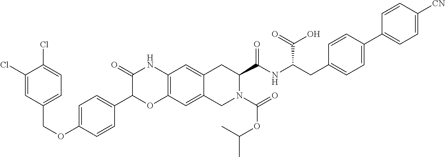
C1=C(OCC2=CC=C(Cl)C(Cl)=C2)C=CC(C2OC3=C(NC2=O)C=C2C(=C3)CN(C(OC(C)C)=O)C(C(NC(CC3=CC=C(C4=CC=C([CN])C=C4)C=C3)C(=O)O)=O)C2)=C1
